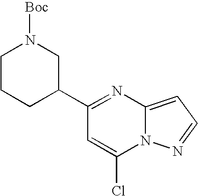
C12=CC=NN1C(Cl)=CC(C1CN([Boc])CCC1)=N2
